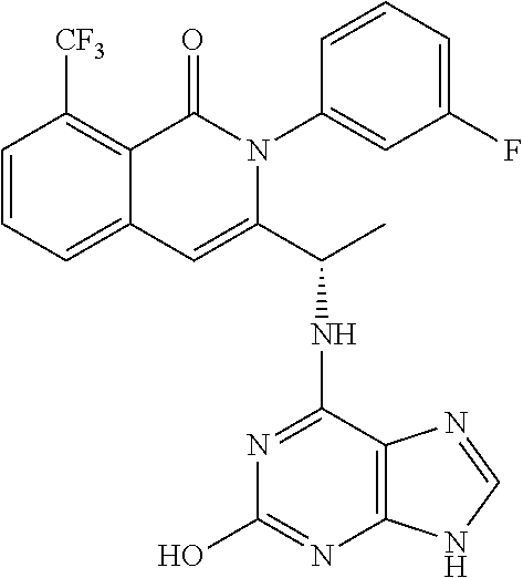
C12=CC=CC([CF3])=C1C(=O)N(C1=CC(F)=CC=C1)C(C(NC1=NC(O)=NC3=C1N=CN3)C)=C2
